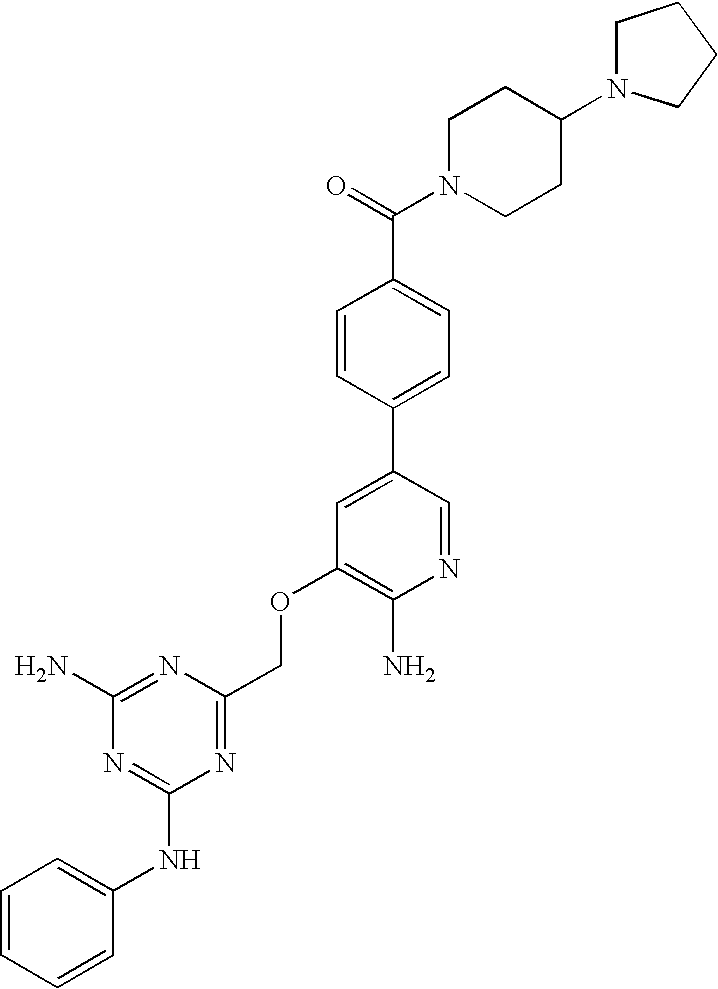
C(OC1=C(N)N=CC(C2=CC=C(C(=O)N3CCC(N4CCCC4)CC3)C=C2)=C1)C1=NC(NC2=CC=CC=C2)=NC(N)=N1
